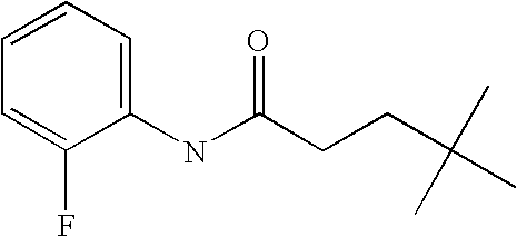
C(CC(C)(C)C)C(NC1=CC=CC=C1F)=O
